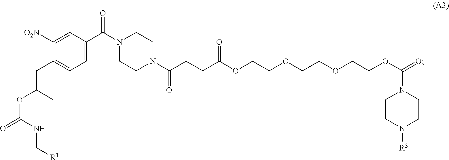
C1=C(C(N2CCN(C(CCC(OCCOCCOCCOC(=O)N3CCN([R3])CC3)=O)=O)CC2)=O)C=C([O2N])C(CC(OC(=O)NC[R1])C)=C1
